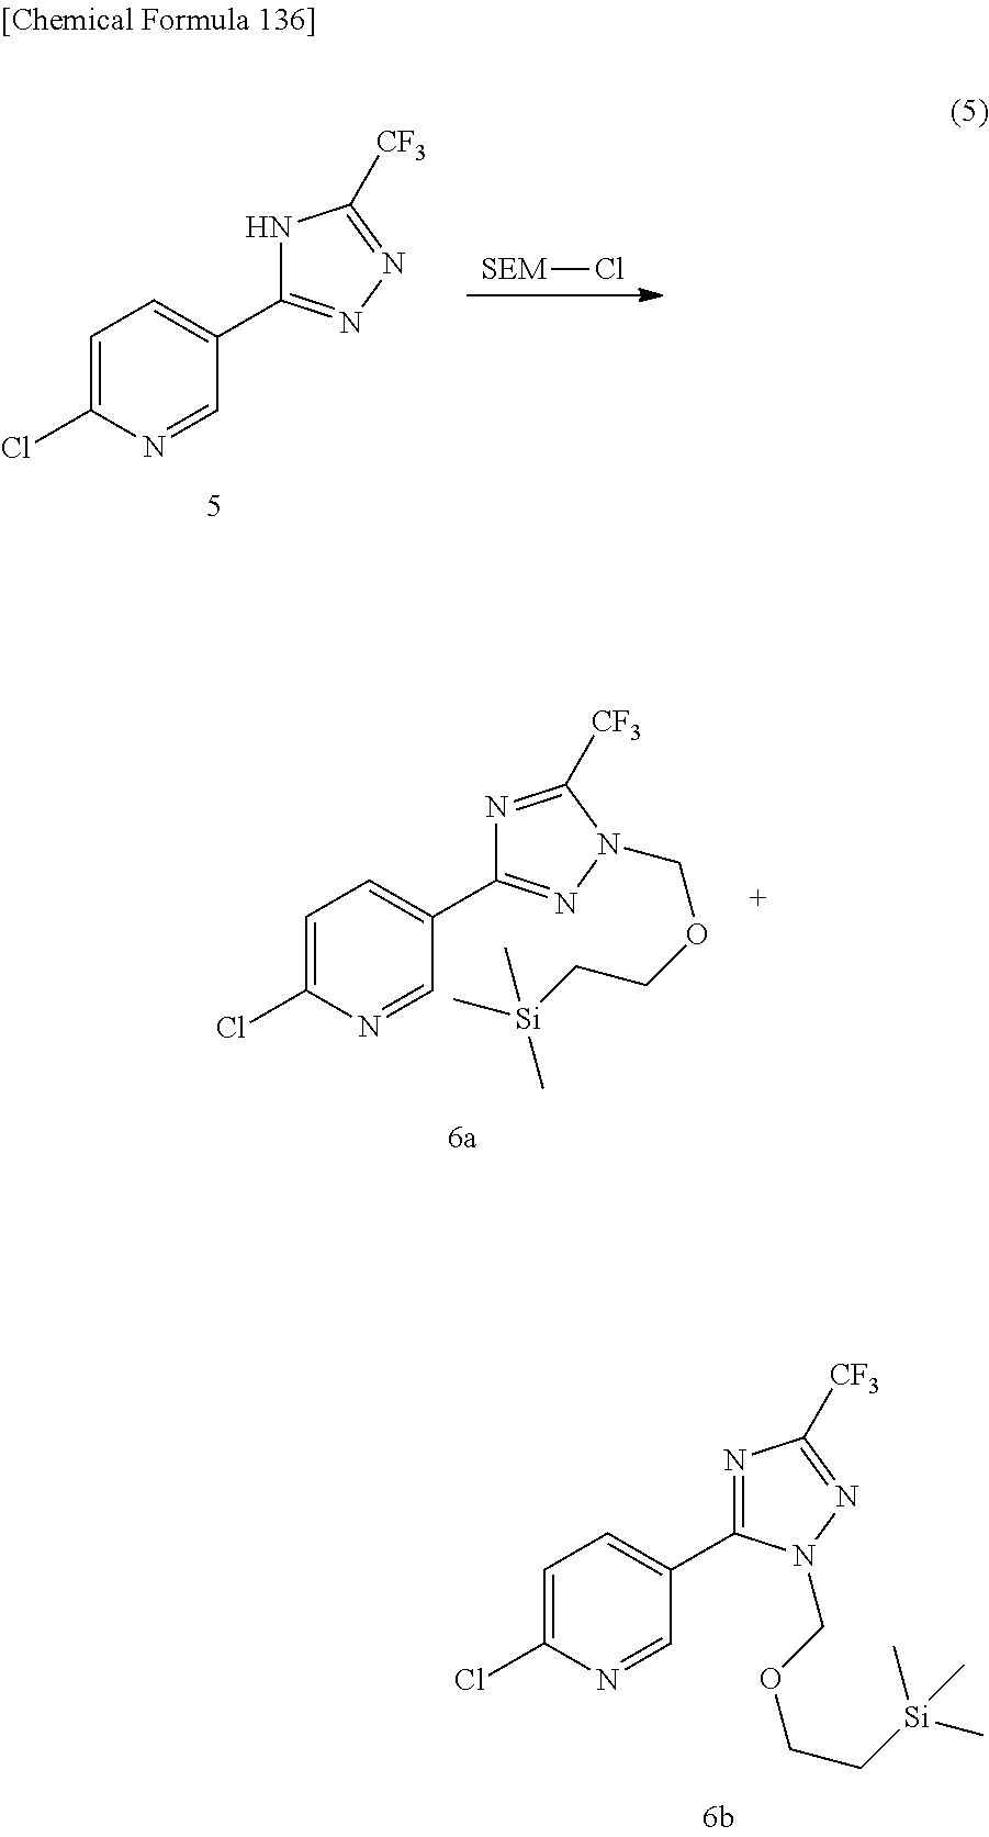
C1(Cl)=CC=C(C2=NC([CF3])=NN2COCC[Si](C)(C)C)C=N1.C1=C(Cl)N=CC(C2=NN=C([CF3])N2)=C1.[SEM]Cl.C1(Cl)=CC=C(C2=NN(COCC[Si](C)(C)C)C([CF3])=N2)C=N1
